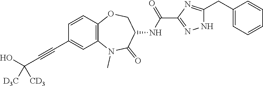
C1=CC2=C(C=C1C#CC(O)([D3C])[CD3])N(C)C(=O)C(NC(C1=NNC(CC3=CC=CC=C3)=N1)=O)CO2
